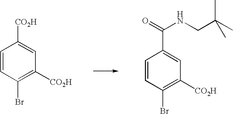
C1=CC(Br)=C([CO2H])C=C1[CO2H].C1=CC(Br)=C([CO2H])C=C1C(=O)NCC(C)(C)C
